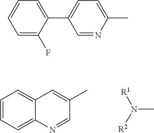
N(C)([R1])[R2].C12=CC=CC=C1N=CC(C)=C2.C1=CC=C(F)C(C2=CC=C(C)N=C2)=C1
